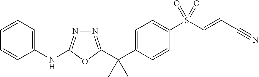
N1=C(C(C2=CC=C(S(C=CC#N)(=O)=O)C=C2)(C)C)OC(NC2=CC=CC=C2)=N1
